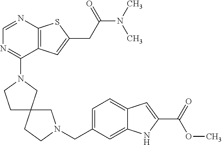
N1(C2=NC=NC3=C2C=C(CC(N(C)C)=O)S3)CC2(CC1)CN(CC1=CC=C3C(=C1)NC(C(OC)=O)=C3)CC2
